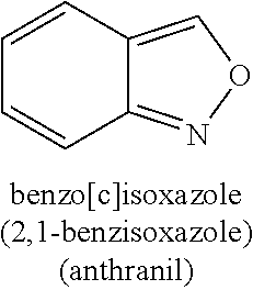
C1=CC2=CON=C2C=C1
